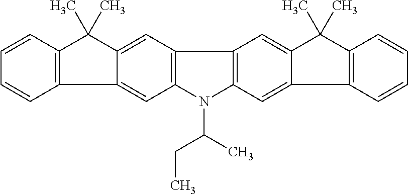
C1=CC2=C(C=C1)C1=CC3=C(C=C1C2(C)C)C1=C(N3C(C)CC)C=C2C(=C1)C(C)(C)C1=C2C=CC=C1
